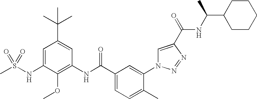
CS(NC1=CC(C(C)(C)C)=CC(NC(C2=CC=C(C)C(N3C=C(C(=O)NC(C4CCCCC4)C)N=N3)=C2)=O)=C1OC)(=O)=O
